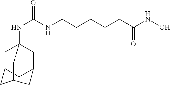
C1C2CC3CC1(NC(=O)NCCCCCC(NO)=O)CC(C2)C3
